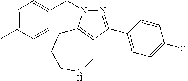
C1=C(C)C=CC(CN2N=C(C3=CC=C(Cl)C=C3)C3=C2CCCNC3)=C1
